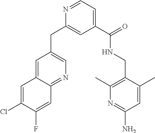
C1=C2C(=NC=C1CC1=CC(C(NCC3=C(C)N=C(N)C=C3C)=O)=CC=N1)C=C(F)C(Cl)=C2
